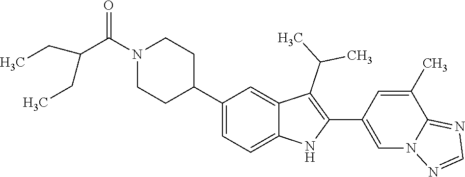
C1N(C(=O)C(CC)CC)CCC(C2=CC=C3C(=C2)C(C(C)C)=C(C2=CN4C(=NC=N4)C(C)=C2)N3)C1
